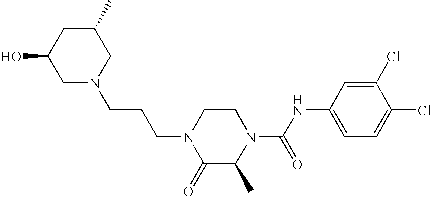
C1N(CCCN2C(=O)C(C)N(C(=O)NC3=CC=C(Cl)C(Cl)=C3)CC2)CC(C)CC1O
